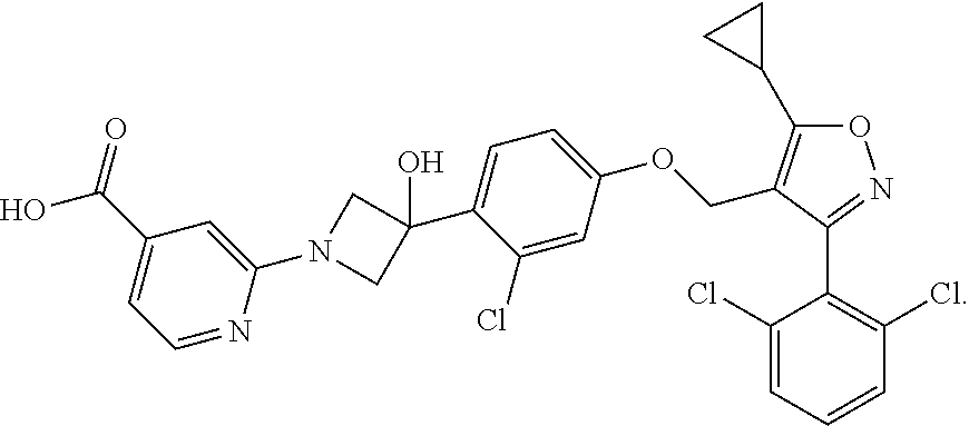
C1(N2CC(C3=CC=C(OCC4=C(C5CC5)ON=C4C4=C(Cl)C=CC=C4Cl)C=C3Cl)(O)C2)=CC(C(O)=O)=CC=N1
